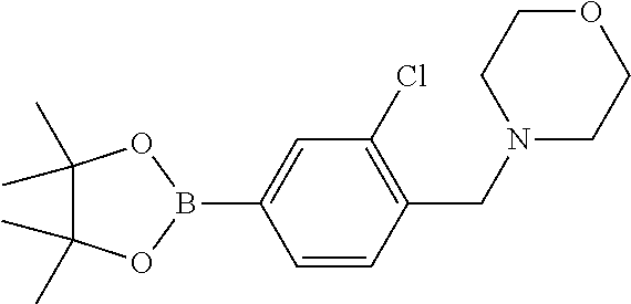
C1=CC(CN2CCOCC2)=C(Cl)C=C1B1OC(C)(C)C(C)(C)O1
